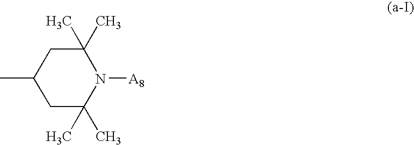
C1(C)CC(C)(C)N([A8])C(C)(C)C1
